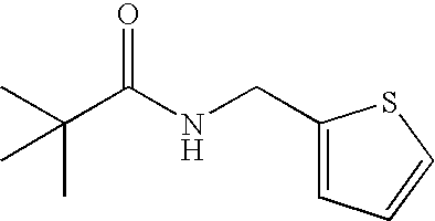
C(C(NCC1=CC=CS1)=O)(C)(C)C
